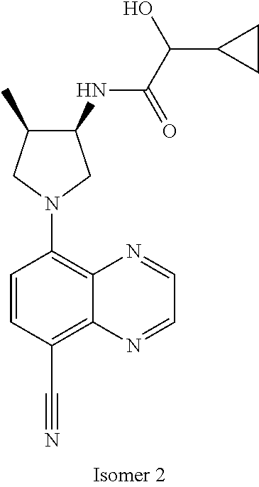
C1(NC(C(C2CC2)O)=O)C(C)CN(C2=C3C(=C(C#N)C=C2)N=CC=N3)C1
